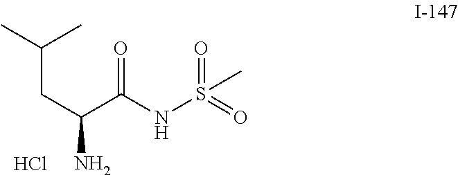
C(CC(C(=O)NS(=O)(=O)C)N)(C)C.Cl
